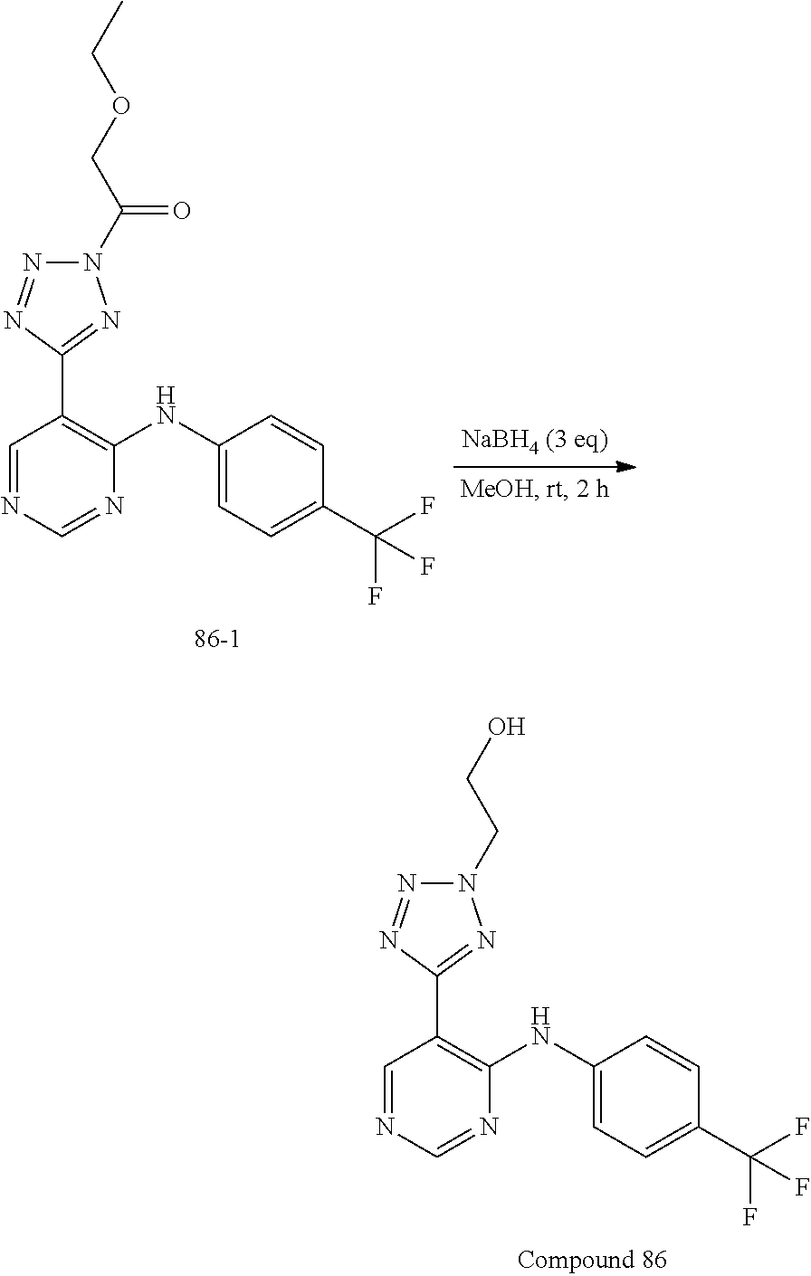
C1=NC=NC(NC2=CC=C(C(F)(F)F)C=C2)=C1C1=NN(C(COCC)=O)N=N1.C1=NC=NC(NC2=CC=C(C(F)(F)F)C=C2)=C1C1=NN(CCO)N=N1
